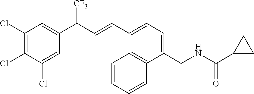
C1(Cl)=C(Cl)C(Cl)=CC(C(C=CC2=CC=C(CNC(C3CC3)=O)C3=C2C=CC=C3)[CF3])=C1
